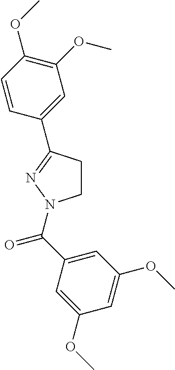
C1CC(C2=CC(OC)=C(OC)C=C2)=NN1C(C1=CC(OC)=CC(OC)=C1)=O
